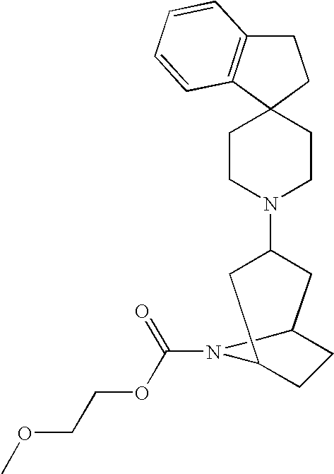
C1C2=C(C3(C1)CCN(C1CC4CCC(C1)N4C(=O)OCCOC)CC3)C=CC=C2
